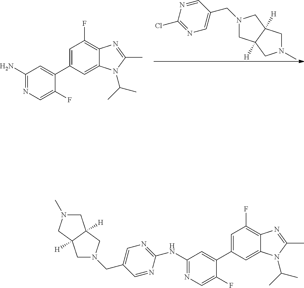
N1(C)CC2([H])C([H])(C1)CN(CC1=CN=C(Cl)N=C1)C2.C1(N)=NC=C(F)C(C2=CC(F)=C3C(=C2)N(C(C)C)C(C)=N3)=C1.C1(NC2=NC=C(CN3CC4([H])C([H])(C3)CN(C)C4)C=N2)=NC=C(F)C(C2=CC(F)=C3C(=C2)N(C(C)C)C(C)=N3)=C1
